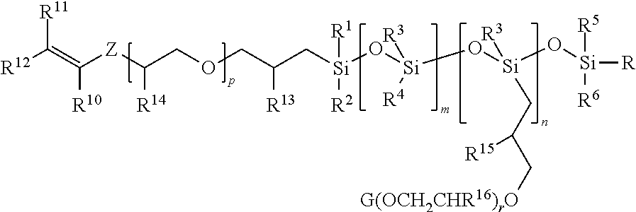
[R11]C(=C([Z]C(COCC(C[Si](O[Si](O[Si](O[Si]([R5])([R6])[R])([R3])CC(C[G(OCH2CHR16)rO])[R15])([R3])[R4])([R1])[R2])[R13])[R14])[R10])[R12]
